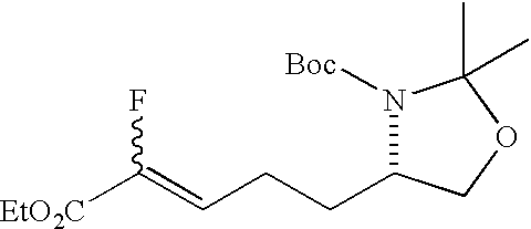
[EtO2C]C(=CCCC1N([Boc])C(C)(C)OC1)F
